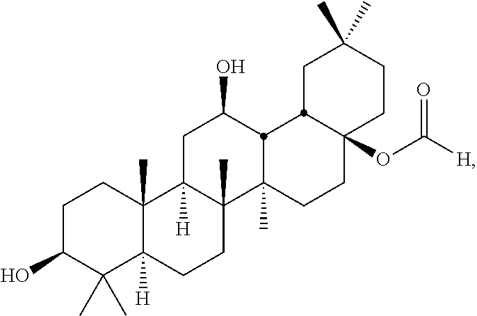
C1C(O)C(C)(C)C2([H])C(C)(C1)C1([H])C(C)(CC2)C2(C)CCC3(OC([H])=O)CCC(C)(C)CC3C2C(O)C1
